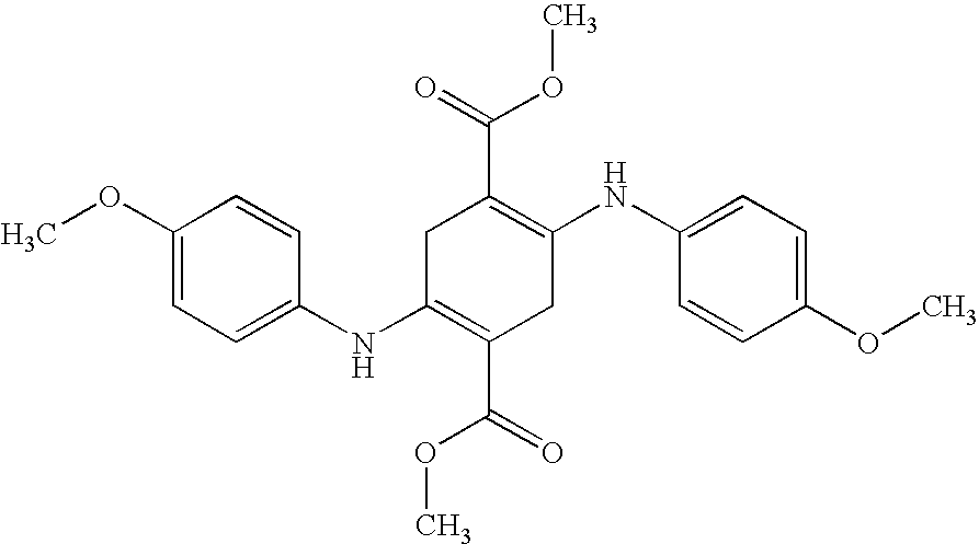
C1(NC2=CC=C(OC)C=C2)=C(C(OC)=O)CC(NC2=CC=C(OC)C=C2)=C(C(=O)OC)C1
